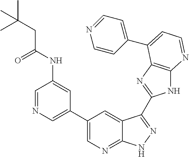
C1=NC=C(C2=CN=C3C(=C2)C(C2=NC4=C(N2)N=CC=C4C2=CC=NC=C2)=NN3)C=C1NC(CC(C)(C)C)=O
